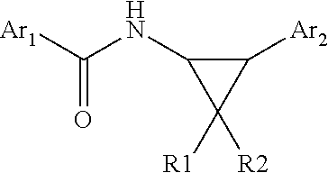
C1([Ar2])C(NC([Ar1])=O)C1([R1])[R2]
